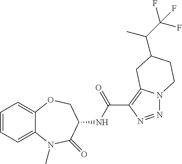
N1=NC(C(NC2COC3=CC=CC=C3N(C)C2=O)=O)=C2N1CCC(C(C(F)(F)F)C)C2
